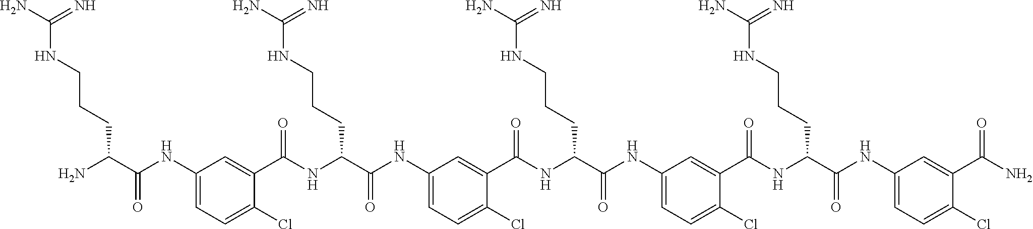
C1(NC(C(N)CCCNC(N)=N)=O)=CC=C(Cl)C(C(NC(C(NC2=CC=C(Cl)C(C(NC(C(NC3=CC=C(Cl)C(C(NC(C(NC4=CC=C(Cl)C(C(N)=O)=C4)=O)CCCNC(N)=N)=O)=C3)=O)CCCNC(N)=N)=O)=C2)=O)CCCNC(N)=N)=O)=C1
